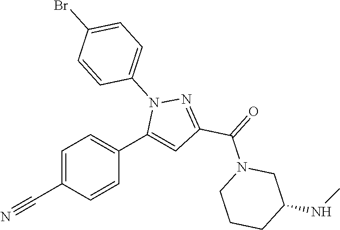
C1=C(C#N)C=CC(C2=CC(C(=O)N3CCCC(NC)C3)=NN2C2=CC=C(Br)C=C2)=C1
